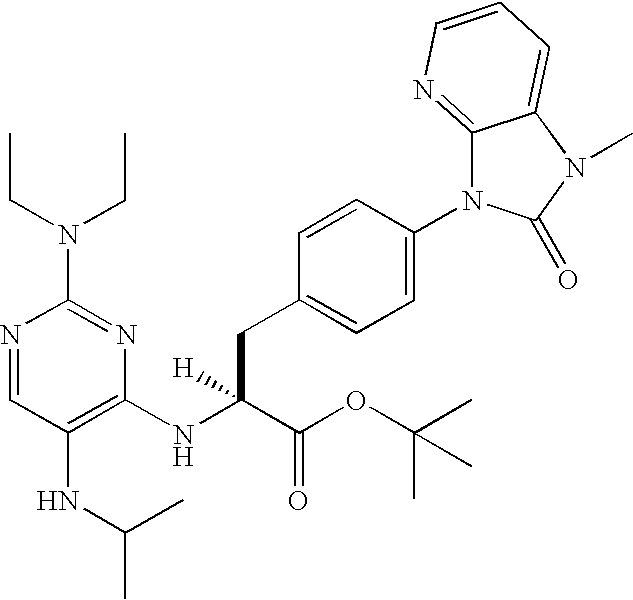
N1=CC(NC(C)C)=C(NC(C(OC(C)(C)C)=O)([H])CC2=CC=C(N3C4=NC=CC=C4N(C)C3=O)C=C2)N=C1N(CC)CC
